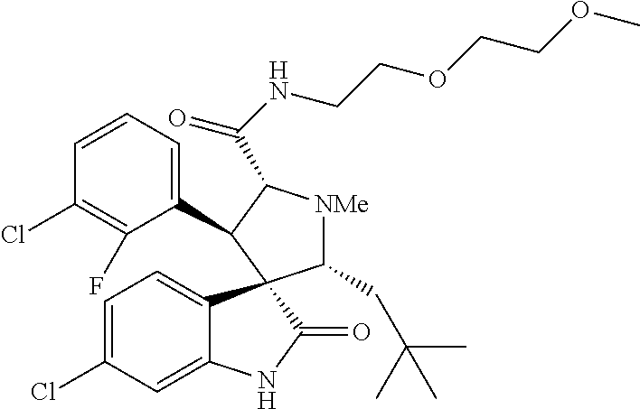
C1=C2C(=CC=C1Cl)C1(C(=O)N2)C(CC(C)(C)C)[NMe]C(C(NCCOCCOC)=O)C1C1=CC=CC(Cl)=C1F
